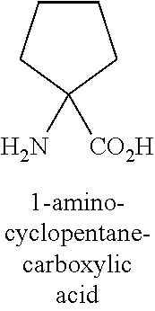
C1CCC(N)([CO2H])C1
